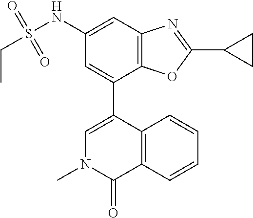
C1=C(C2=CN(C)C(=O)C3=C2C=CC=C3)C2=C(C=C1NS(CC)(=O)=O)N=C(C1CC1)O2
